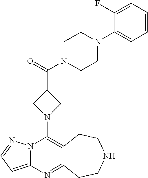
C12=C(N3CC(C(=O)N4CCN(C5=CC=CC=C5F)CC4)C3)N3C(=CC=N3)N=C1CCNCC2
